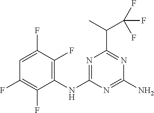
C1=C(F)C(F)=C(NC2=NC(C(C(F)(F)F)C)=NC(N)=N2)C(F)=C1F
